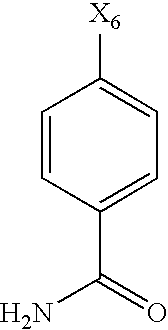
C1=CC(C(N)=O)=CC=C1[X6]
